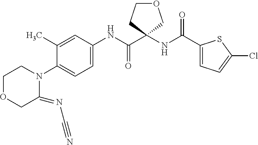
C1(=NC#N)N(C2=CC=C(NC(C3(NC(C4=CC=C(Cl)S4)=O)COCC3)=O)C=C2C)CCOC1
